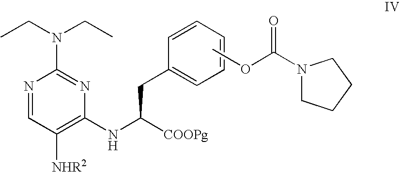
N1=CC([NHR2])=C(NC([COOPg])CC2=CC=CC=C2)N=C1N(CC)CC.COC(N1CCCC1)=O
